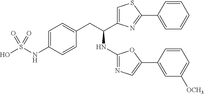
C1=C(NS(O)(=O)=O)C=CC(CC(C2=CSC(C3=CC=CC=C3)=N2)NC2=NC=C(C3=CC([OCH3])=CC=C3)O2)=C1
